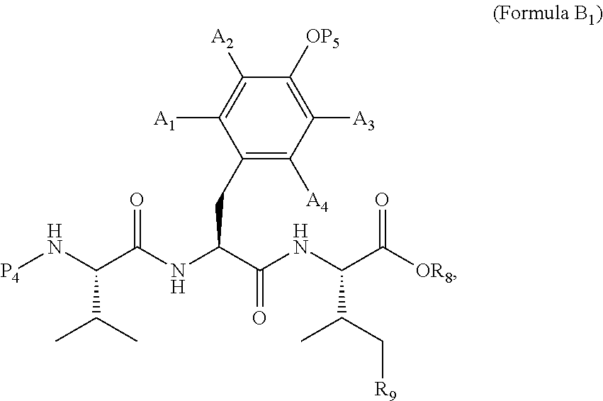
[P4]NC(C(NC(C(=O)NC(C([OR8])=O)C(C)C[R9])CC1=C([A4])C([A3])=C([OP5])C([A2])=C1[A1])=O)C(C)C
